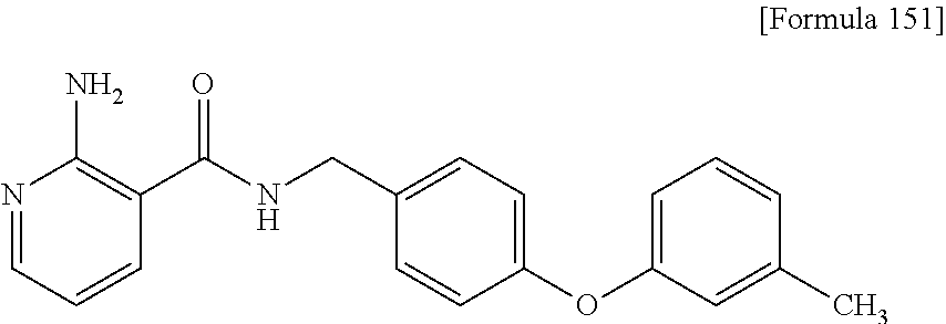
N1=CC=CC(C(NCC2=CC=C(OC3=CC=CC(C)=C3)C=C2)=O)=C1N
